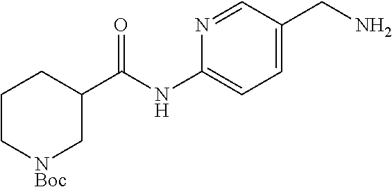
C1C[NBoc]CC(C(NC2=CC=C(CN)C=N2)=O)C1
